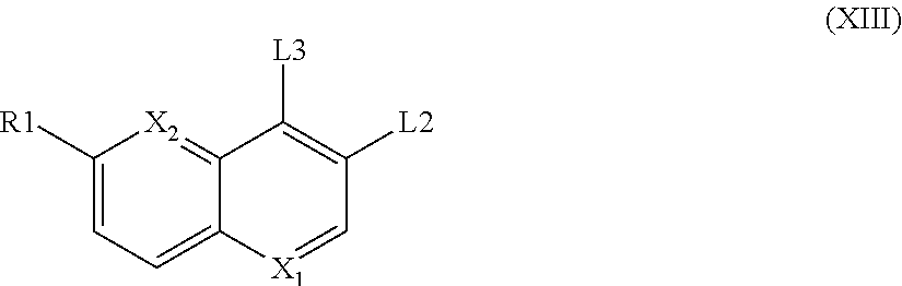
[L3]C1=C([L2])C=[X1]C2=CC=C([R1])[X2]=C12
